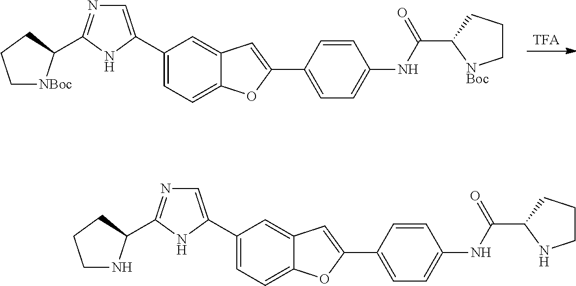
[TFA].C1(C2=CN=C(C3[NBoc]CCC3)N2)=CC=C2C(=C1)C=C(C1=CC=C(NC(=O)C3[NBoc]CCC3)C=C1)O2.C1(C2=CN=C(C3NCCC3)N2)=CC=C2C(=C1)C=C(C1=CC=C(NC(=O)C3NCCC3)C=C1)O2
